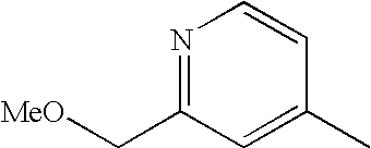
N1=C(C[MeO])C=C(C)C=C1
